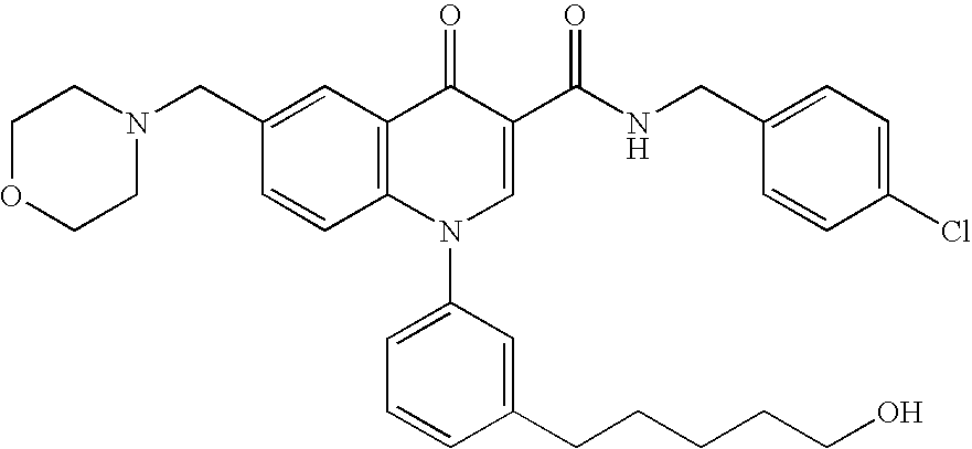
C1=CC2=C(C=C1CN1CCOCC1)C(=O)C(C(NCC1=CC=C(Cl)C=C1)=O)=CN2C1=CC=CC(CCCCCO)=C1
